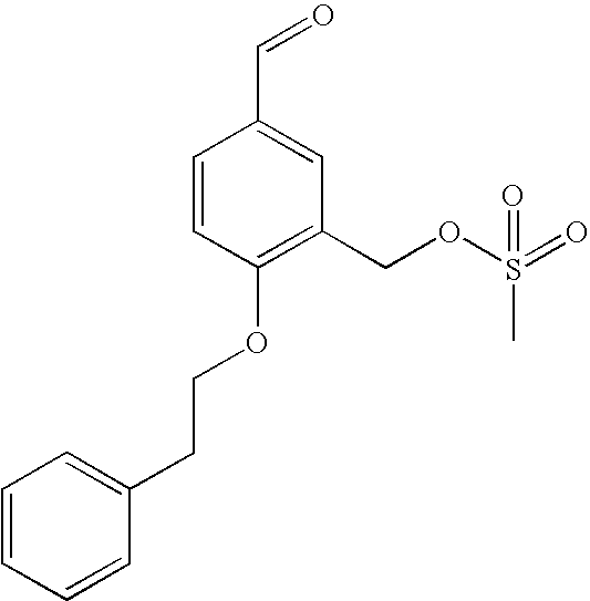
C1=CC=CC(CCOC2=C(COS(=O)(C)=O)C=C(C=O)C=C2)=C1
